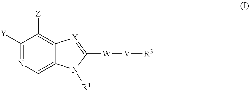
C1([Y])=NC=C2C(=C1[Z])[X]=C([W][V][R3])N2[R1]
